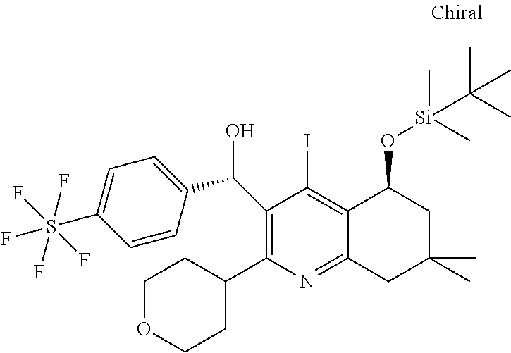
C1(C2CCOCC2)=C(C(C2=CC=C(S(F)(F)(F)(F)F)C=C2)O)C(I)=C2C(=N1)CC(C)(C)CC2O[Si](C)(C)C(C)(C)C
